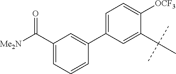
C1(C([Me2N])=O)=CC=CC(C2=CC=C([OCF3])C(C(C)(C)C)=C2)=C1
